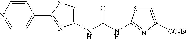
C(NC1=NC([CO2Et])=CS1)(=O)NC1=CSC(C2=CC=NC=C2)=N1
